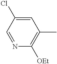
C1=NC([OEt])=C(C)C=C1Cl
